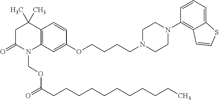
C1C(=O)N(COC(=O)CCCCCCCCCCC)C2=C(C1(C)C)C=CC(OCCCCN1CCN(C3=C4C(=CC=C3)SC=C4)CC1)=C2
